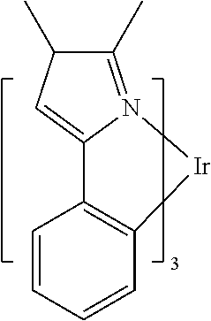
C1=CC=CC2=C1C1=CC(C)C(C)=N1[Ir]2
